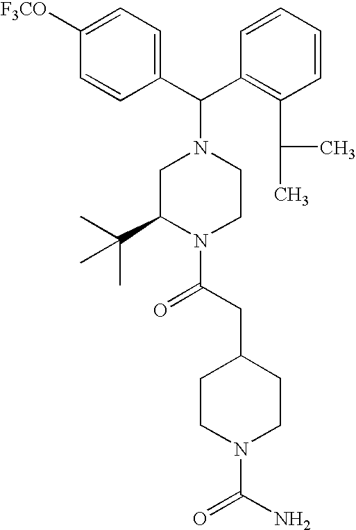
C(C1=C(C(C)C)C=CC=C1)(N1CC(C(C)(C)C)N(C(CC2CCN(C(N)=O)CC2)=O)CC1)C1=CC=C([F3CO])C=C1
